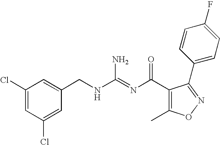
C1(Cl)=CC(Cl)=CC(CNC(=NC(C2=C(C)ON=C2C2=CC=C(F)C=C2)=O)N)=C1
